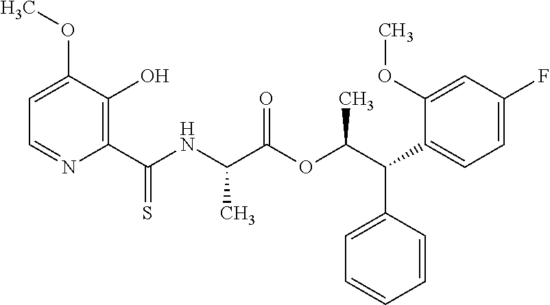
C1=C(OC)C(O)=C(C(NC(C(OC(C(C2=CC=C(F)C=C2OC)C2=CC=CC=C2)C)=O)C)=S)N=C1
